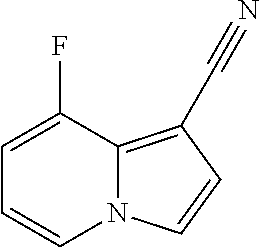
N12C(=C(C#N)C=C1)C(F)=CC=C2
